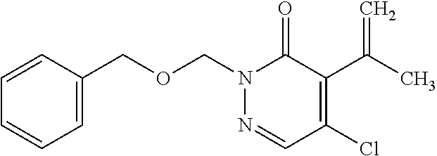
C1=C(COCN2N=CC(Cl)=C(C(C)=C)C2=O)C=CC=C1
